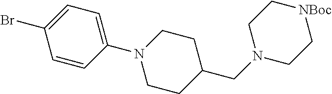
N1(C2=CC=C(Br)C=C2)CCC(CN2CC[NBoc]CC2)CC1
